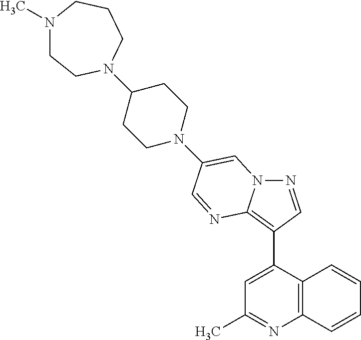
N1=CC(C2=CC(C)=NC3=C2C=CC=C3)=C2N1C=C(N1CCC(N3CCN(C)CCC3)CC1)C=N2
